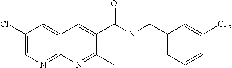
C1(CNC(C2=CC3=CC(Cl)=CN=C3N=C2C)=O)=CC=CC([CF3])=C1
